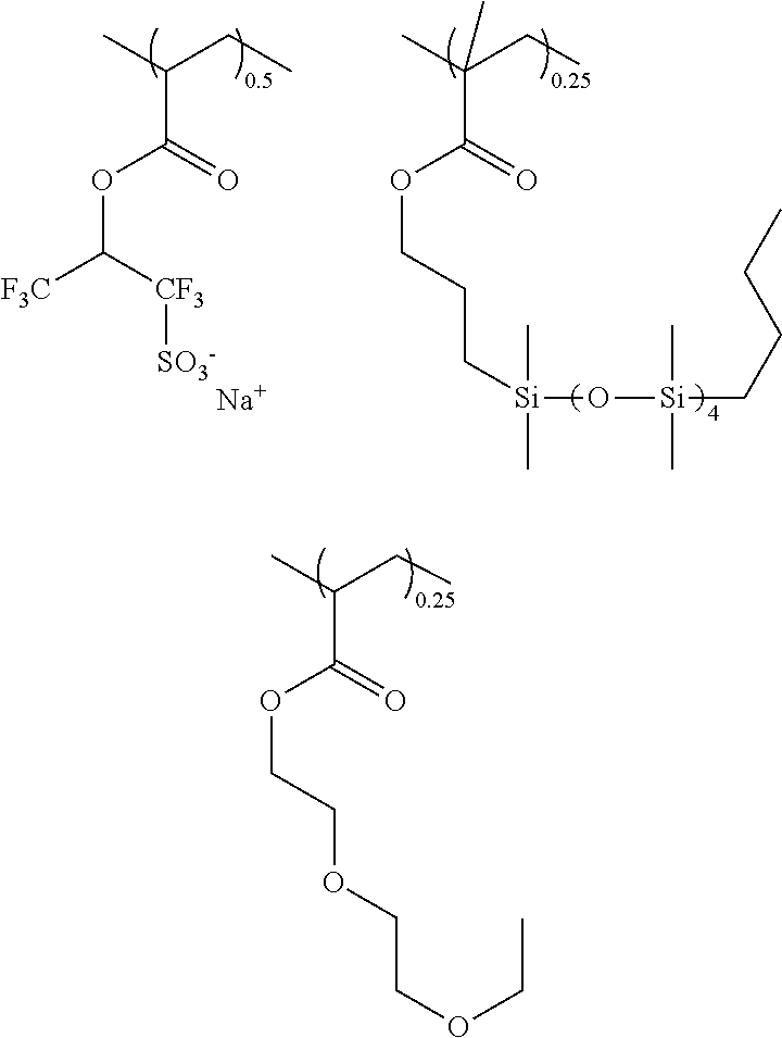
CC(CC)C(=O)OCCOCCOCC.CC(CC)C(=O)OC([CF3][SO3-])[F3C].CC(CC)(C(=O)OCCC[Si](C)(C)O[Si](C)(C)CCCC)C.[Na]
